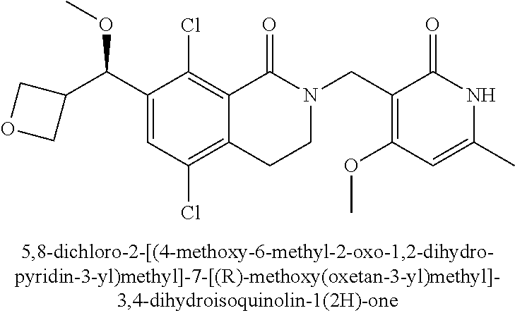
C1(C(C2COC2)OC)=CC(Cl)=C2C(=C1Cl)C(=O)N(CC1=C(OC)C=C(C)NC1=O)CC2
